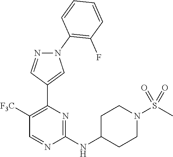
N(C1=NC(C2=CN(C3=C(F)C=CC=C3)N=C2)=C([F3C])C=N1)C1CCN(S(C)(=O)=O)CC1
